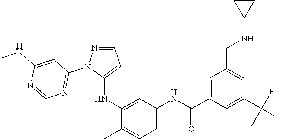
C1=NN(C2=NC=NC(NC)=C2)C(NC2=CC(NC(C3=CC(CNC4CC4)=CC(C(F)(F)C)=C3)=O)=CC=C2C)=C1
